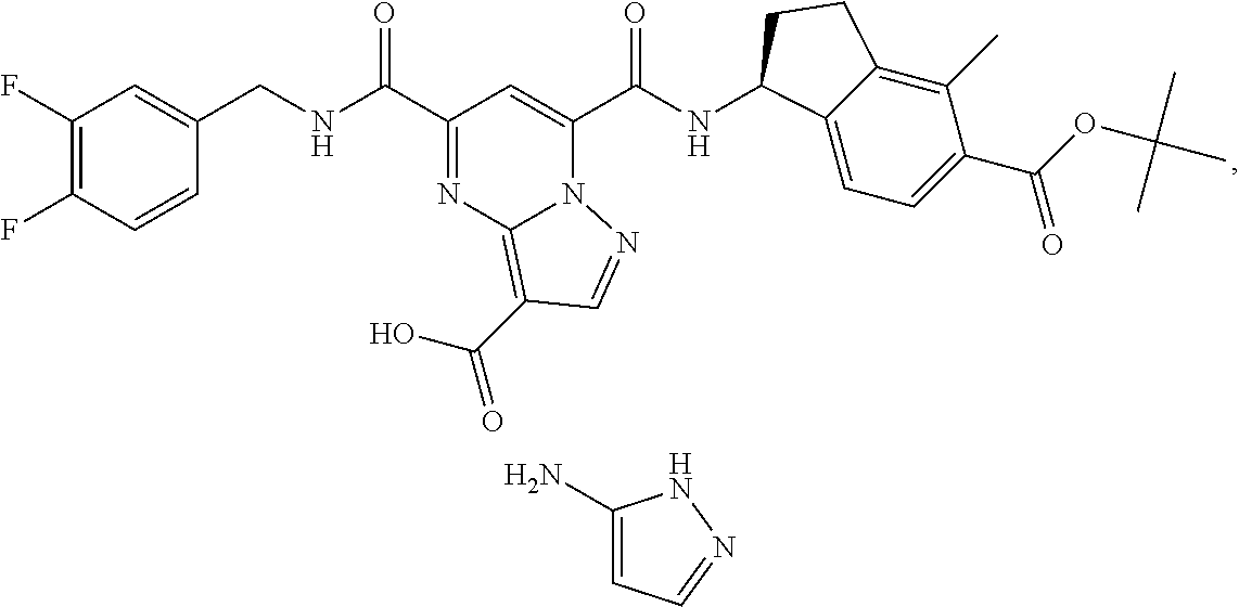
C1(F)=C(F)C=CC(CNC(=O)C2=NC3=C(C(=O)O)C=NN3C(C(NC3C4=CC=C(C(OC(C)(C)C)=O)C(C)=C4CC3)=O)=C2)=C1.C1(N)=CC=NN1
